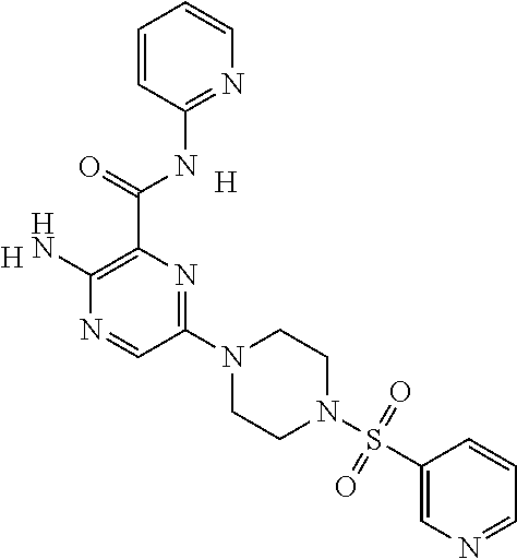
[H].[H].C1(N2CCN(S(=O)(=O)C3=CN=CC=C3)CC2)=NC(C(=O)NC2=NC=CC=C2)=C(N)N=C1
